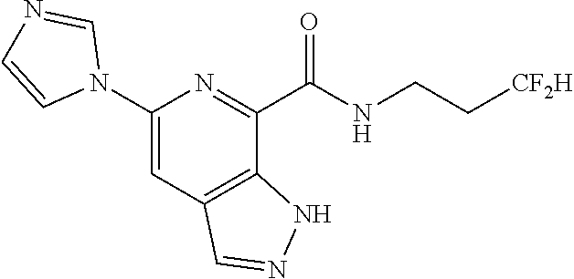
C1(N2C=NC=C2)=CC2=C(C(C(NCC[CF2H])=O)=N1)NN=C2
